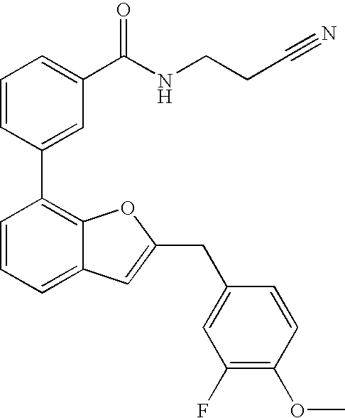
C1=CC(C2=C3C(=CC=C2)C=C(CC2=CC(F)=C(OC)C=C2)O3)=CC(C(NCCC#N)=O)=C1
